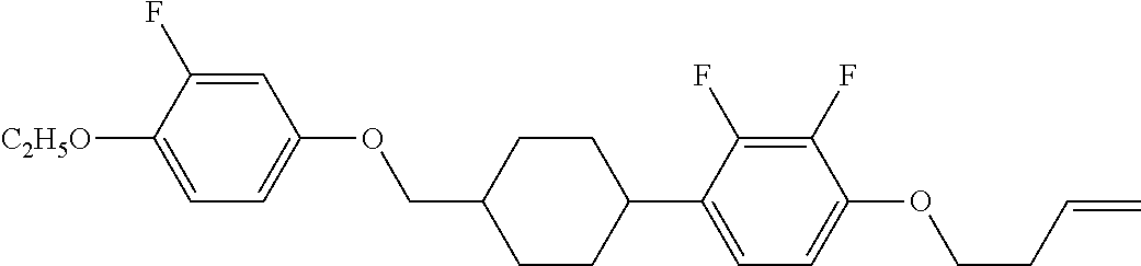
C1=C(F)C([C2H5O])=CC=C1OCC1CCC(C2=CC=C(OCCC=C)C(F)=C2F)CC1
